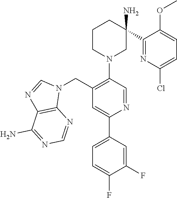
N1=C(C2(N)CN(C3=C(CN4C=NC5=C4N=CN=C5N)C=C(C4=CC=C(F)C(F)=C4)N=C3)CCC2)C(OC)=CC=C1Cl
